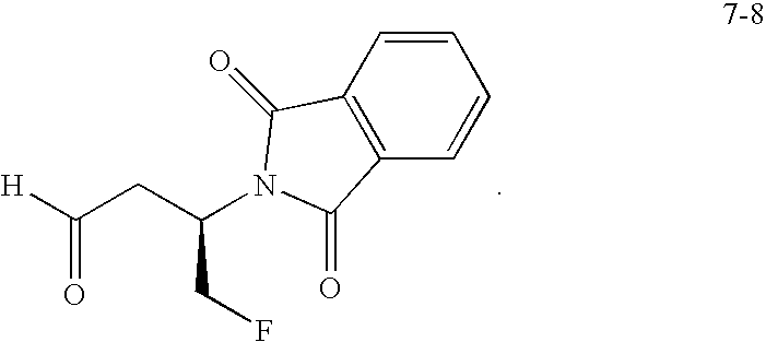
[H]C(CC(CF)N1C(=O)C2=C(C=CC=C2)C1=O)=O
